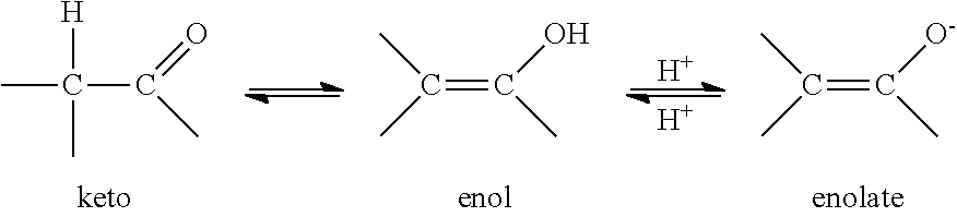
CC([H])(C)C(=O)C.CC(C)=C(O)C.CC(C)=C([O-])C.[H].[H]
